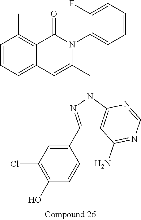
C1=CC=C2C(=C1C)C(=O)N(C1=CC=CC=C1F)C(CN1N=C(C3=CC(Cl)=C(O)C=C3)C3=C1N=CN=C3N)=C2
